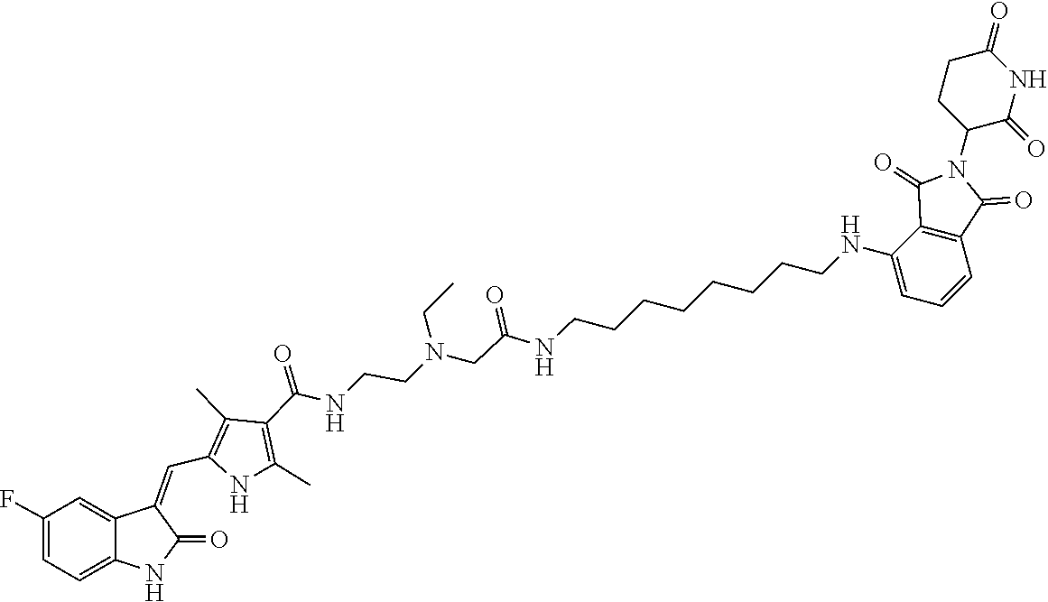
C(N(CCNC(C1=C(C)NC(C=C2C3=CC(F)=CC=C3NC2=O)=C1C)=O)CC)C(=O)NCCCCCCCCNC1=CC=CC2=C1C(=O)N(C1C(=O)NC(=O)CC1)C2=O
